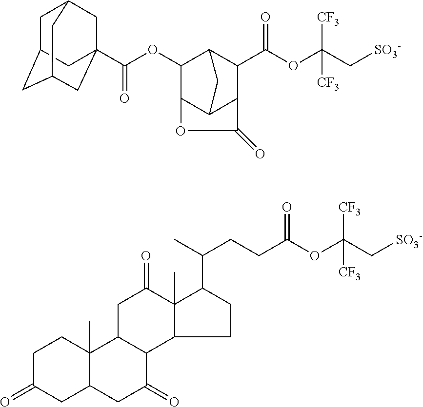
C1(OC(=O)C23CC4CC(CC(C2)C4)C3)C2C3C(C(C(OC(C[SO3-])([CF3])[CF3])=O)C1C3)C(=O)O2.C1C(=O)CC2C(C)(C1)C1C(C(=O)C2)C2C(C)(C(=O)C1)C(C(C)CCC(OC(C[SO3-])([CF3])[CF3])=O)CC2
